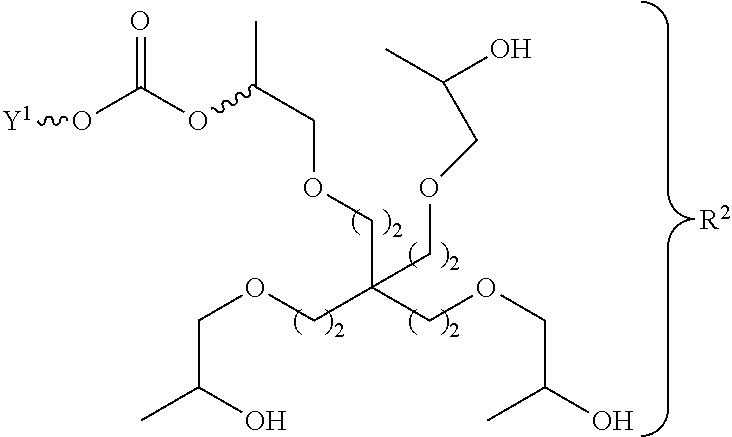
C(OCC(COCC(O)C)(COCC(C)OC(O[Y1])=O)COCC(C)O)C(C)O.[R2]
